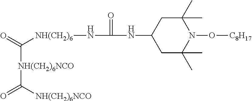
C1(C)(C)CC(NC(=O)N[NH(CH2)6]C(=O)[NH(CH2)6NCO]C(=O)[NH(CH2)6NCO])CC(C)(C)N1O[C8H17]
